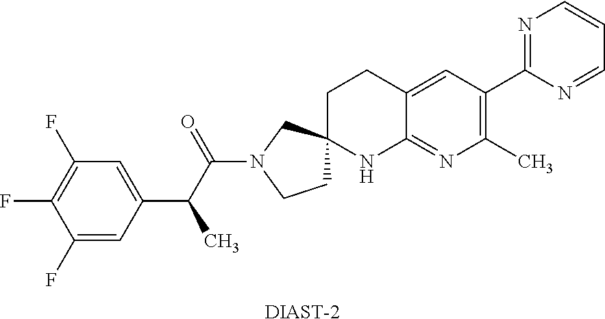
C1(F)=CC(C(C(N2CCC3(C2)CCC2=CC(C4=NC=CC=N4)=C(C)N=C2N3)=O)C)=CC(F)=C1F.[DIAST-2]
